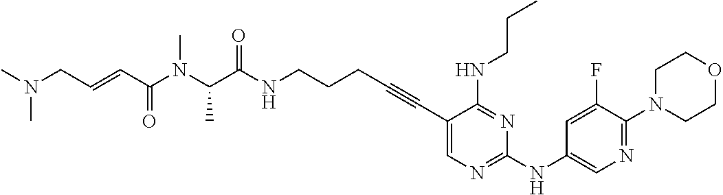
C(N(C(C(NCCCC#CC1=CN=C(NC2=CN=C(N3CCOCC3)C(F)=C2)N=C1NCCC)=O)C)C)(C=CCN(C)C)=O
